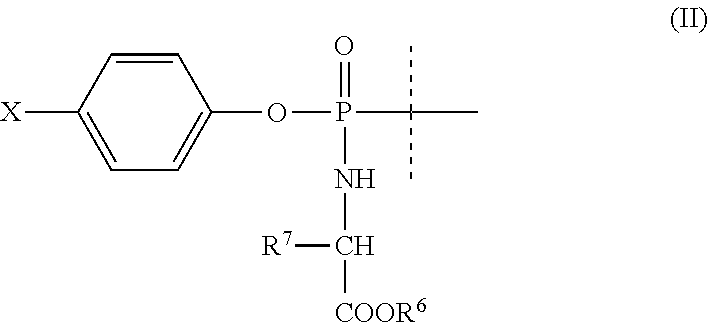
C1([X])=CC=C(OP(C(C)(C)C)(=O)NC([COOR6])[R7])C=C1
